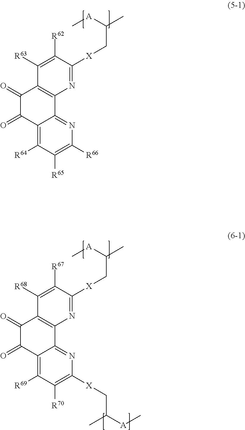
C12=C([R64])C([R65])=C([R66])N=C1C1=C(C(=O)C2=O)C([R63])=C([R62])C([X]CC([A]C)C)=N1.C12=C([R69])C([R70])=C([X]CC(C)[A]C)N=C1C1=C(C(=O)C2=O)C([R68])=C([R67])C([X]CC([A]C)C)=N1
